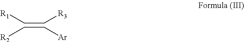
C(C[R3])[R1].C(C[Ar])[R2]
